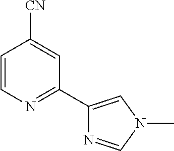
C1=CN=C(C2=CN(C)C=N2)C=C1[CN]
